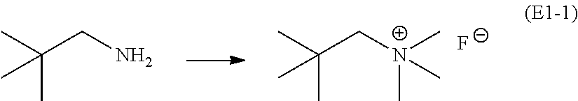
C(C)(C)(C[N+](C)(C)C)C.[F-].C(C)(C)(CN)C
